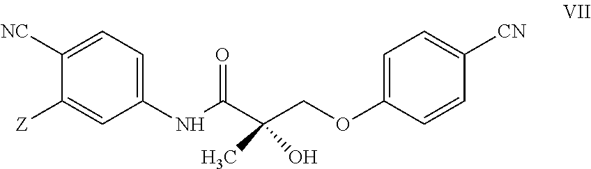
C1([NC])=CC=C(NC(=O)C(COC2=CC=C([CN])C=C2)(C)O)C=C1[Z]
